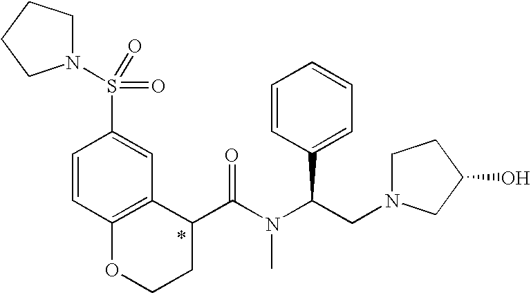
C(N(C(CN1CCC(O)C1)C1=CC=CC=C1)C)(=O)C1C2=C(OCC1)C=CC(S(N1CCCC1)(=O)=O)=C2
